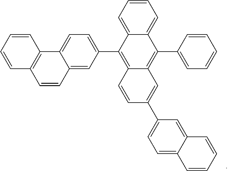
C12=CC=CC=C1C(C1=CC=C3C(=C1)C=CC1=C3C=CC=C1)=C1C(=C2C2=CC=CC=C2)C=C(C2=CC=C3C(=C2)C=CC=C3)C=C1
